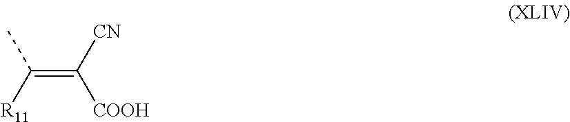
C(=C([CN])[COOH])([R11])C
